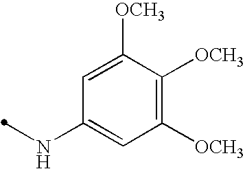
C1=C([OCH3])C([OCH3])=C([OCH3])C=C1NC
